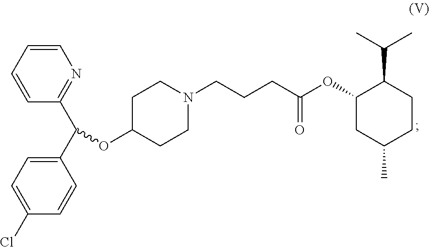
C1C(OC(C2=NC=CC=C2)C2=CC=C(Cl)C=C2)CCN(CCCC(OC2CC(C)CCC2C(C)C)=O)C1
